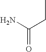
C(N)(CC)=O
